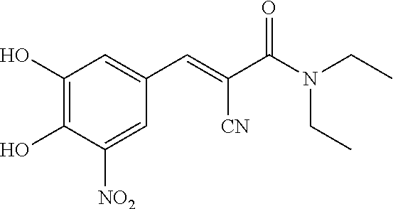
C1=C([NO2])C(O)=C(O)C=C1C=C(C(N(CC)CC)=O)[CN]
